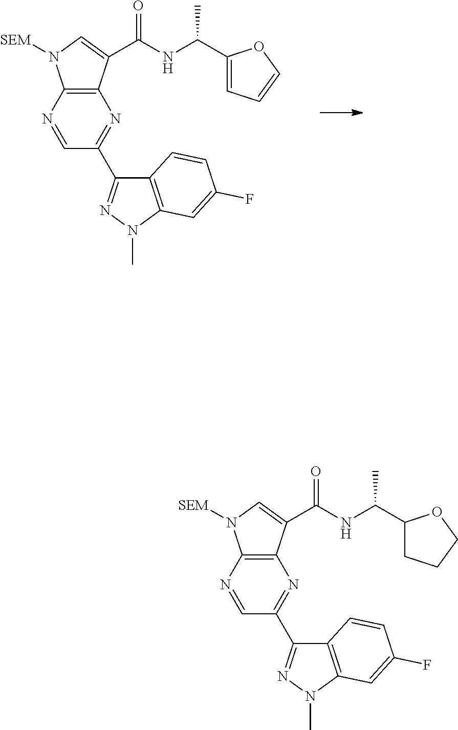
C12=C(N=CC(C3=NN(C)C4=C3C=CC(F)=C4)=N1)N([SEM])C=C2C(NC(C1=CC=CO1)C)=O.C12=C(N=CC(C3=NN(C)C4=C3C=CC(F)=C4)=N1)N([SEM])C=C2C(NC(C1CCCO1)C)=O
